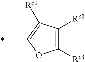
C1([Rc3])=C([Rc2])C([Rc1])=C(C)O1
